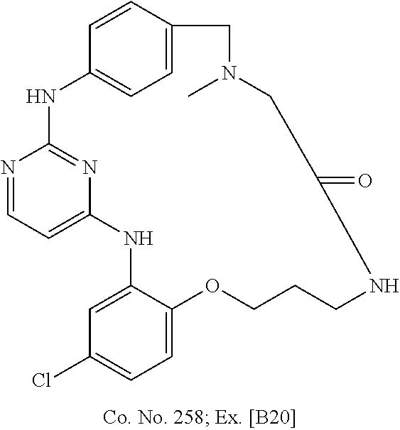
N1=CC=C2N=C1NC1=CC=C(C=C1)CN(C)CC(=O)NCCCOC1=CC=C(Cl)C=C1N2
